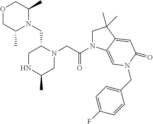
O1CC(C)N(CC2CNC(C)CN2CC(N2CC(C)(C)C3=CC(=O)N(CC4=CC=C(F)C=C4)C=C23)=O)C(C)C1
